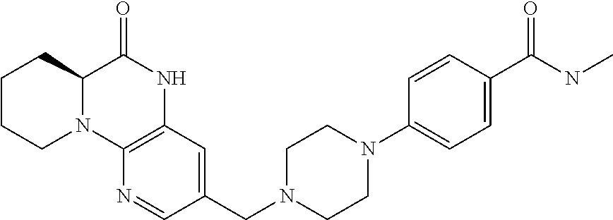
C1(CN2CCN(C3=CC=C(C(NC)=O)C=C3)CC2)=CC2=C(N=C1)N1C(C(=O)N2)CCCC1
